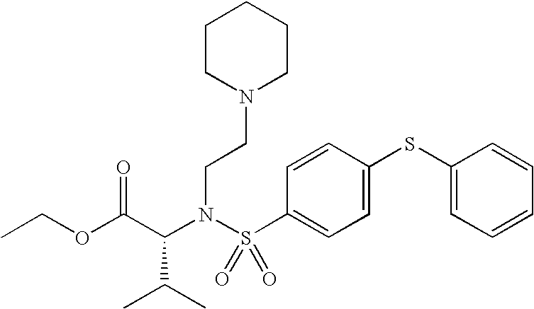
C(N(S(C1=CC=C(SC2=CC=CC=C2)C=C1)(=O)=O)CCN1CCCCC1)(C(OCC)=O)C(C)C
